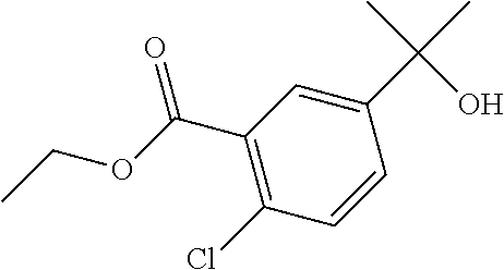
C1(C(OCC)=O)=C(Cl)C=CC(C(C)(C)O)=C1
